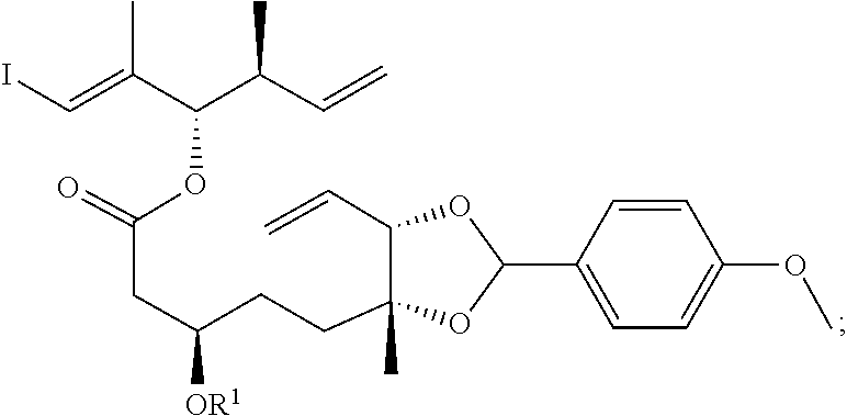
COC1=CC=C(C2OC(CCC(CC(=O)OC(C(=CI)C)C(C=C)C)[OR1])(C)C(C=C)O2)C=C1
